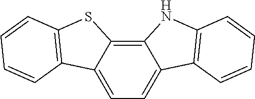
C1=C2C(=C3C(=C1)C1=C(N3)C=CC=C1)SC1=C2C=CC=C1
